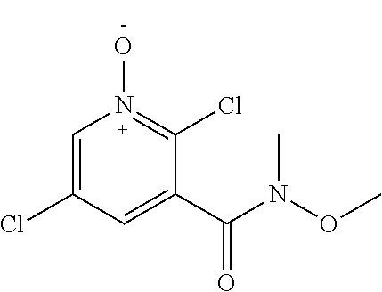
C1=C(Cl)C=C(C(N(OC)C)=O)C(Cl)=N1O
